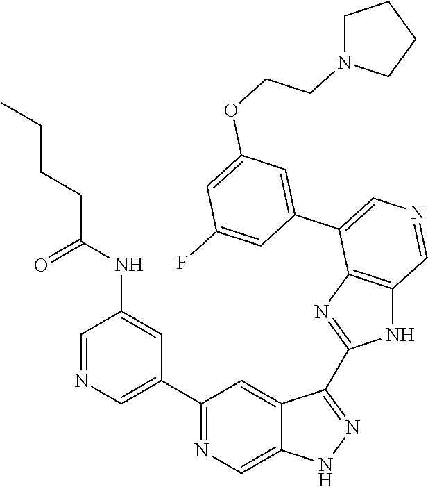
C1(C2=CN=CC(NC(CCCC)=O)=C2)=NC=C2C(=C1)C(C1=NC3=C(N1)C=NC=C3C1=CC(OCCN3CCCC3)=CC(F)=C1)=NN2
